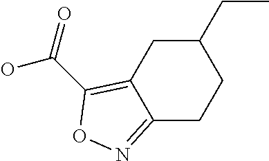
C12=NOC(C(=O)O)=C1CC(CC)CC2
